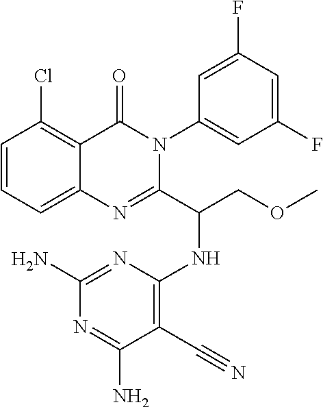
C1=CC=C2C(=C1Cl)C(=O)N(C1=CC(F)=CC(F)=C1)C(C(COC)NC1=C(C#N)C(N)=NC(N)=N1)=N2
